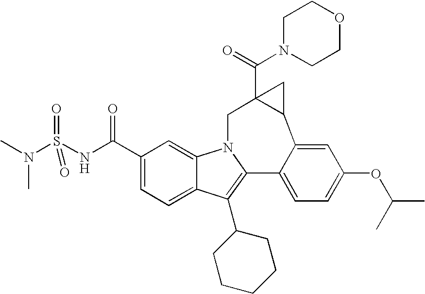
N1(C(=O)C23C(C4=CC(OC(C)C)=CC=C4C4=C(C5CCCCC5)C5=CC=C(C(=O)NS(N(C)C)(=O)=O)C=C5N4C2)C3)CCOCC1
